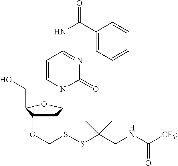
C1(C(NC2=NC(=O)N(C3CC(OCSSC(CNC([CF3])=O)(C)C)C(CO)O3)C=C2)=O)=CC=CC=C1
